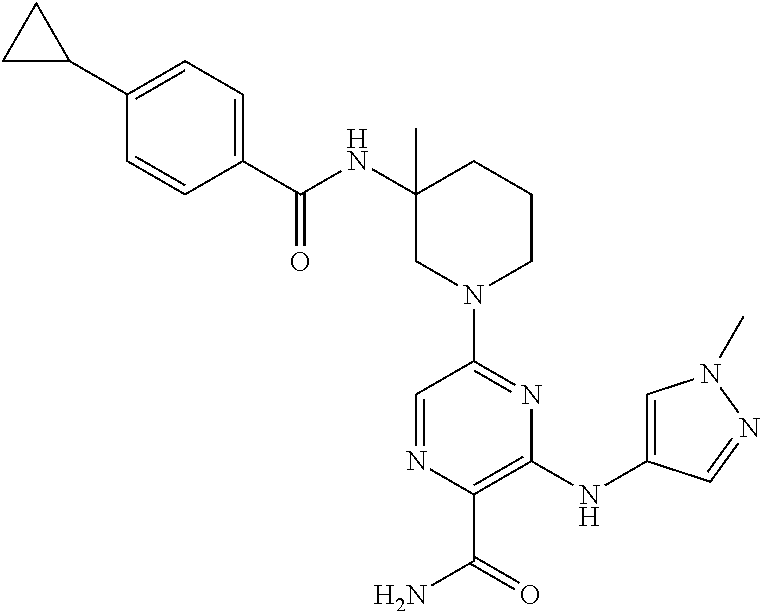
C1=NC(C(=O)N)=C(NC2=CN(C)N=C2)N=C1N1CCCC(NC(C2=CC=C(C3CC3)C=C2)=O)(C)C1
